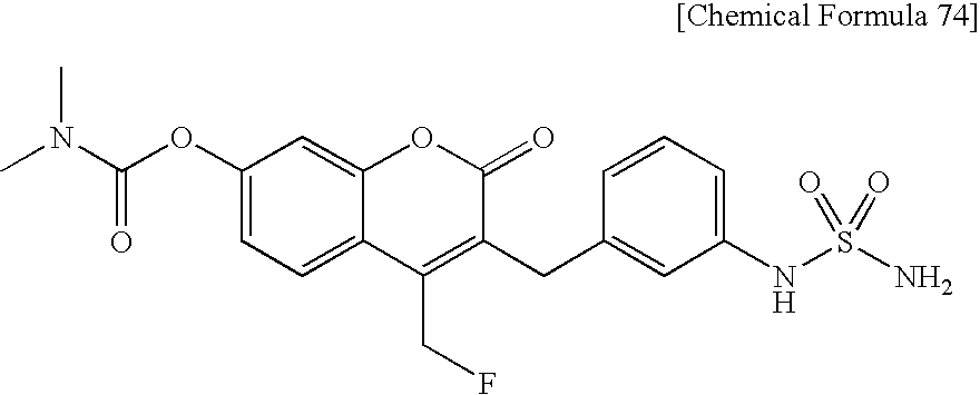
C1(OC(N(C)C)=O)=CC=C2C(=C1)OC(=O)C(CC1=CC(NS(N)(=O)=O)=CC=C1)=C2CF
